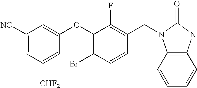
C1([NC])=CC([CHF2])=CC(OC2=C(Br)C=CC(CN3C4=C(NC3=O)C=CC=C4)=C2F)=C1
